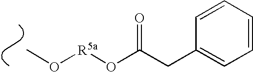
CO[R5a]OC(CC1=CC=CC=C1)=O
